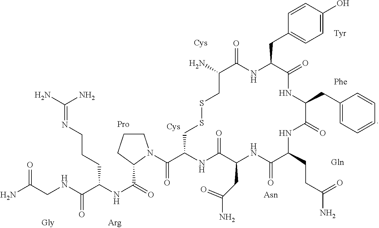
NC(CNC(C(NC(=O)C1CCCN1C(=O)C1CSSCC(N)C(=O)NC(CC2=CC=C(O)C=C2)C(=O)NC(CC2=CC=CC=C2)C(=O)NC(CCC(N)=O)C(=O)NC(CC(N)=O)C(=O)N1)CCCN=C(N)N)=O)=O
